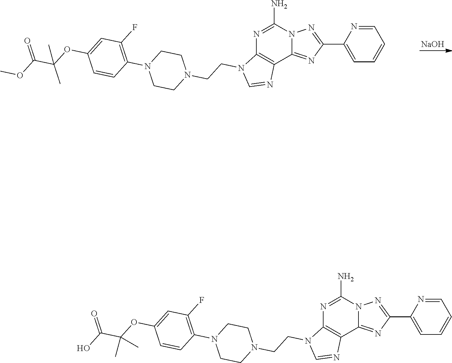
N1=C(N)N2C(=NC(C3=CC=CC=N3)=N2)C2=C1N(CCN1CCN(C3=C(F)C=C(OC(C(OC)=O)(C)C)C=C3)CC1)C=N2.[NaOH].N1=C(N)N2C(=NC(C3=CC=CC=N3)=N2)C2=C1N(CCN1CCN(C3=C(F)C=C(OC(C(O)=O)(C)C)C=C3)CC1)C=N2
